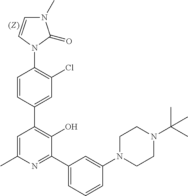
C1=CC(C2=C(O)C(C3=CC=CC(N4CCN(C(C)(C)C)CC4)=C3)=NC(C)=C2)=CC(Cl)=C1N1C(=O)N(C)C=C1
